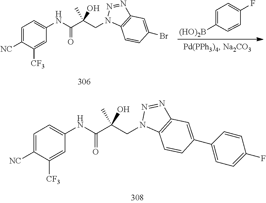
C1=C([(HO)2B])C=CC(F)=C1.C1=C([NC])C([CF3])=CC(NC(C(C)(CN2C3=C(N=N2)C=C(Br)C=C3)O)=O)=C1.C1=C([NC])C([CF3])=CC(NC(C(C)(CN2C3=C(N=N2)C=C(C2=CC=C(F)C=C2)C=C3)O)=O)=C1
